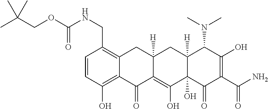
C(COC(NCC1=C2C(=C(O)C=C1)C(=O)C1=C(O)C3(O)C([H])(CC1([H])C2)C(N(C)C)C(O)=C(C(N)=O)C3=O)=O)(C)(C)C
